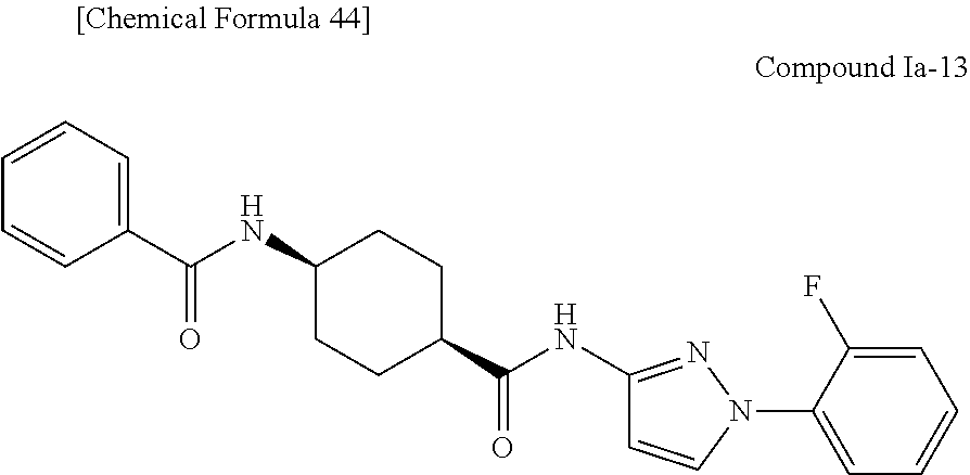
C1=CC=C(C(NC2CCC(C(NC3=NN(C4=CC=CC=C4F)C=C3)=O)CC2)=O)C=C1
